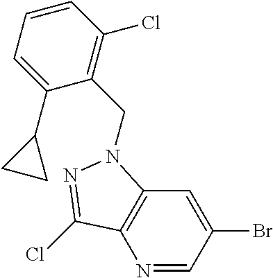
N1=CC(Br)=CC2=C1C(Cl)=NN2CC1=C(Cl)C=CC=C1C1CC1
